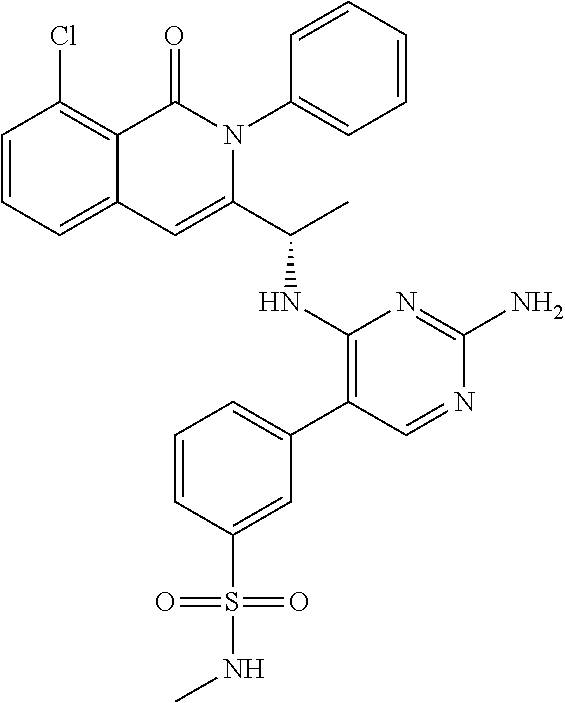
C1=CC=C2C(=C1Cl)C(=O)N(C1=CC=CC=C1)C(C(C)NC1=C(C3=CC=CC(S(=O)(=O)NC)=C3)C=NC(N)=N1)=C2
